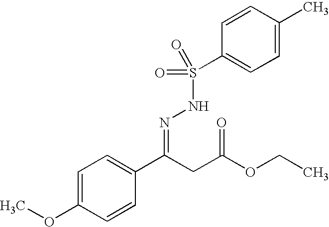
C1=C(OC)C=CC(C(CC(OCC)=O)=NNS(=O)(=O)C2=CC=C(C)C=C2)=C1
